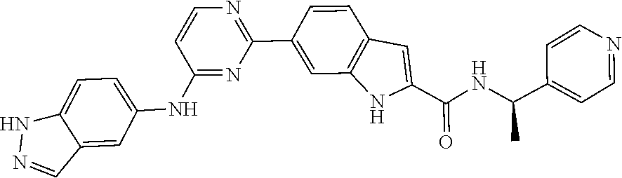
C1=CC(C(NC(C2=CC3=C(C=C(C4=NC=CC(NC5=CC=C6NN=CC6=C5)=N4)C=C3)N2)=O)C)=CC=N1
